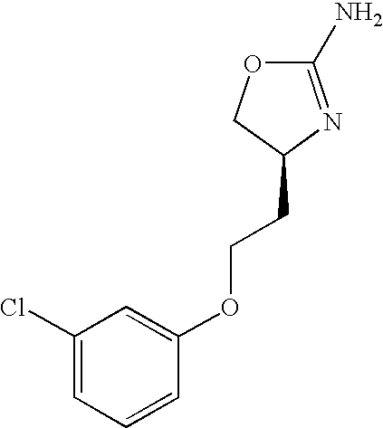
O(CCC1N=C(N)OC1)C1=CC(Cl)=CC=C1
